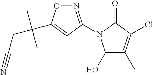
N1=C(N2C(O)C(C)=C(Cl)C2=O)C=C(C(CC#N)(C)C)O1
